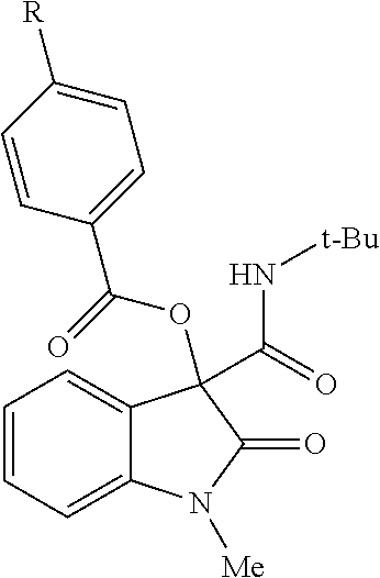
C1=CC(C(=O)OC2(C(=O)N[t-Bu])C3=CC=CC=C3N([Me])C2=O)=CC=C1[R]
